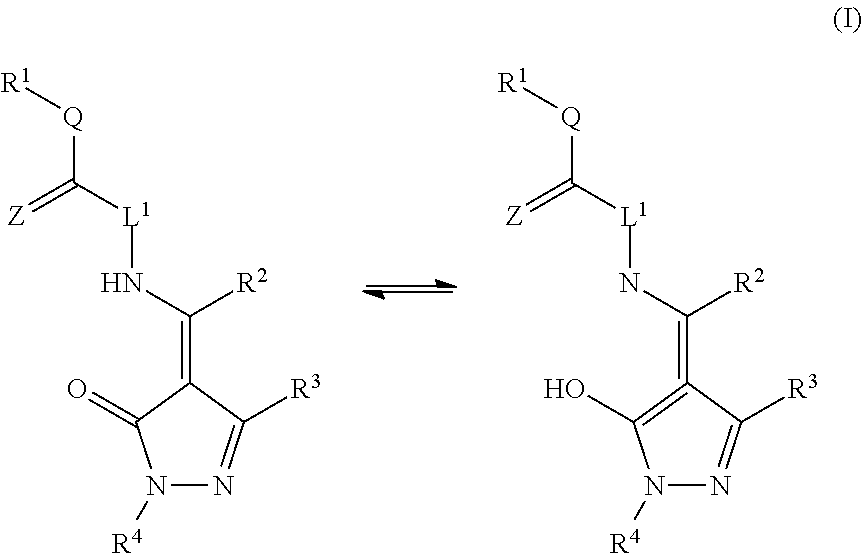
N1([R4])N=C([R3])C(=C(N[L1]C([Q][R1])=[Z])[R2])C1=O.N1([R4])N=C([R3])C(=C(N[L1]C([Q][R1])=[Z])[R2])=C1O
